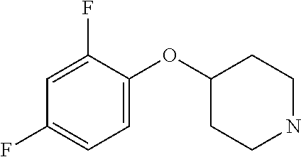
C1(OC2CCNCC2)=CC=C(F)C=C1F
